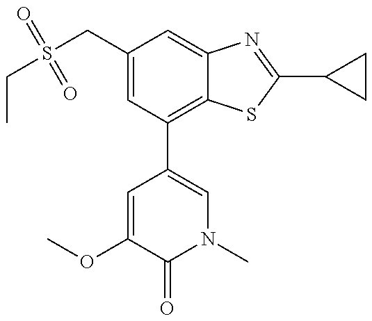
C1(CS(CC)(=O)=O)=CC(C2=CN(C)C(=O)C(OC)=C2)=C2C(=C1)N=C(C1CC1)S2
